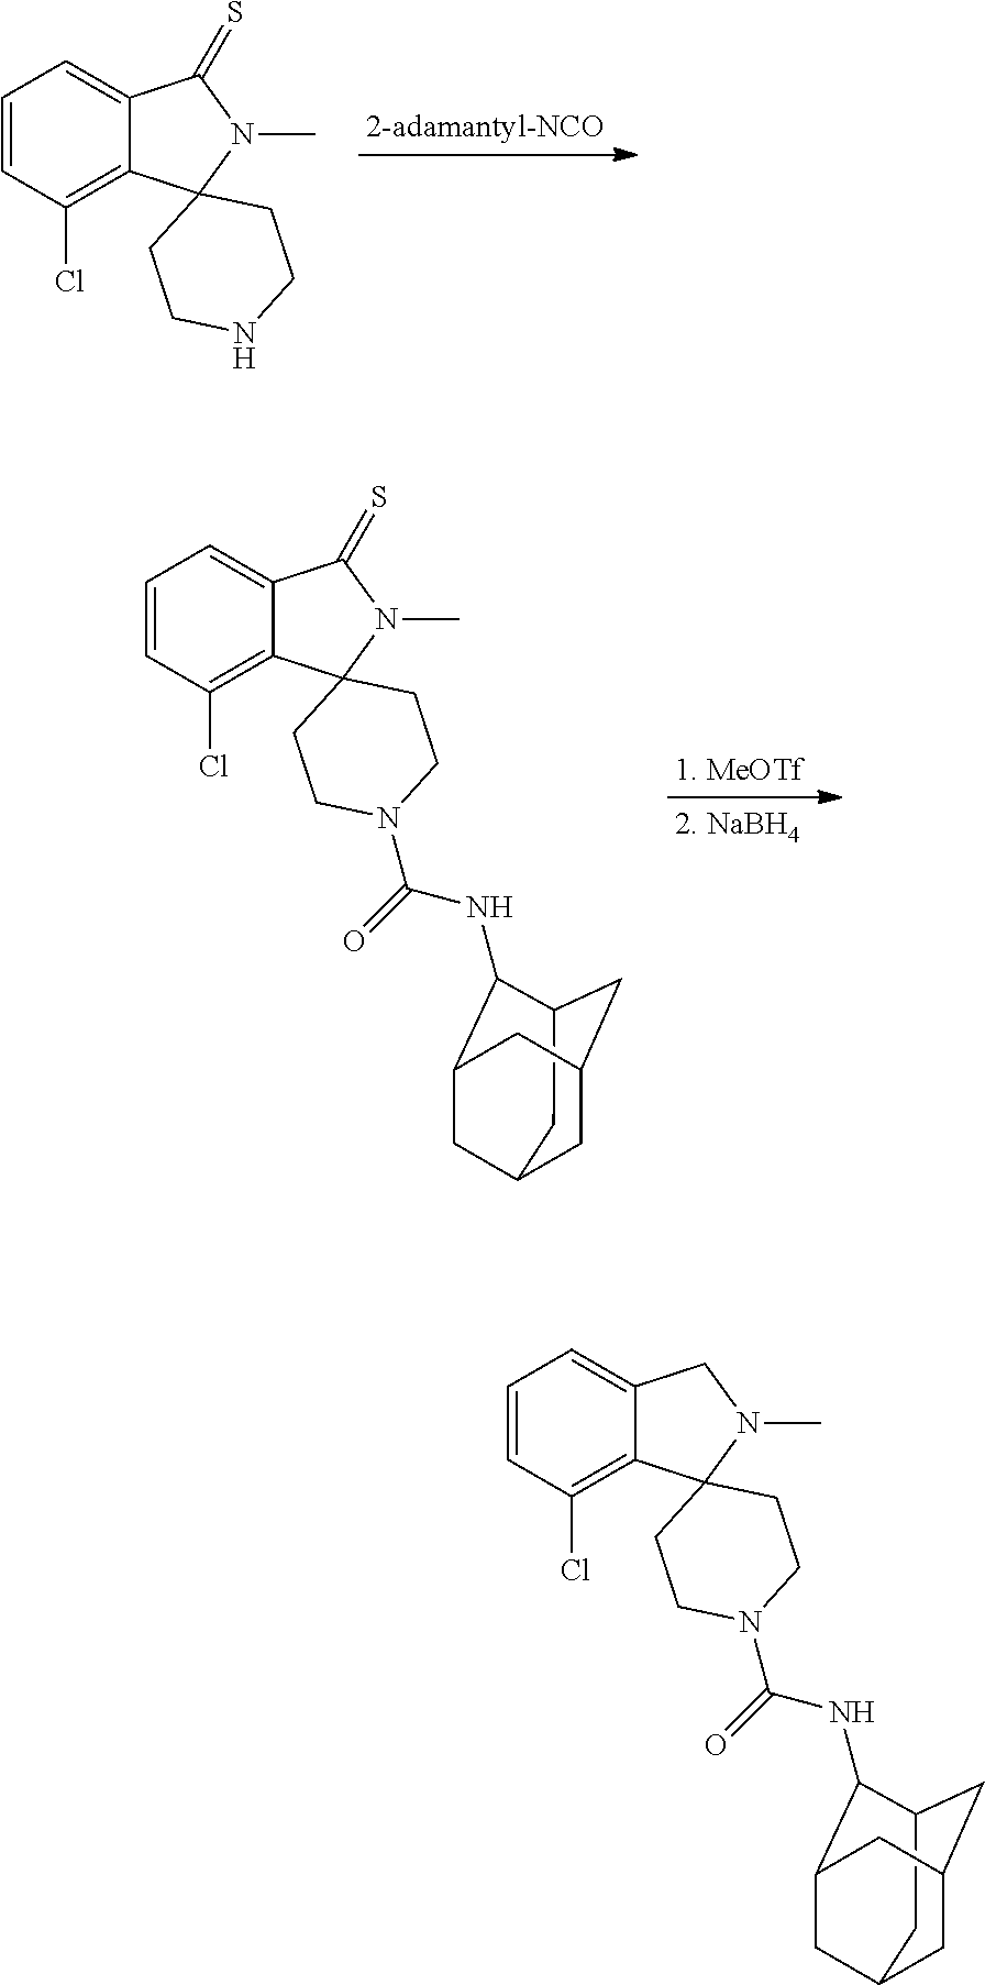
C1=CC(Cl)=C2C(=C1)C(=S)N(C)C21CCNCC1.C12CC3CC(CC(C3)C1NC(N1CCC3(C4=C(Cl)C=CC=C4C(=S)N3C)CC1)=O)C2.C12CC3CC(CC(C3)C1NC(N1CCC3(C4=C(Cl)C=CC=C4CN3C)CC1)=O)C2
